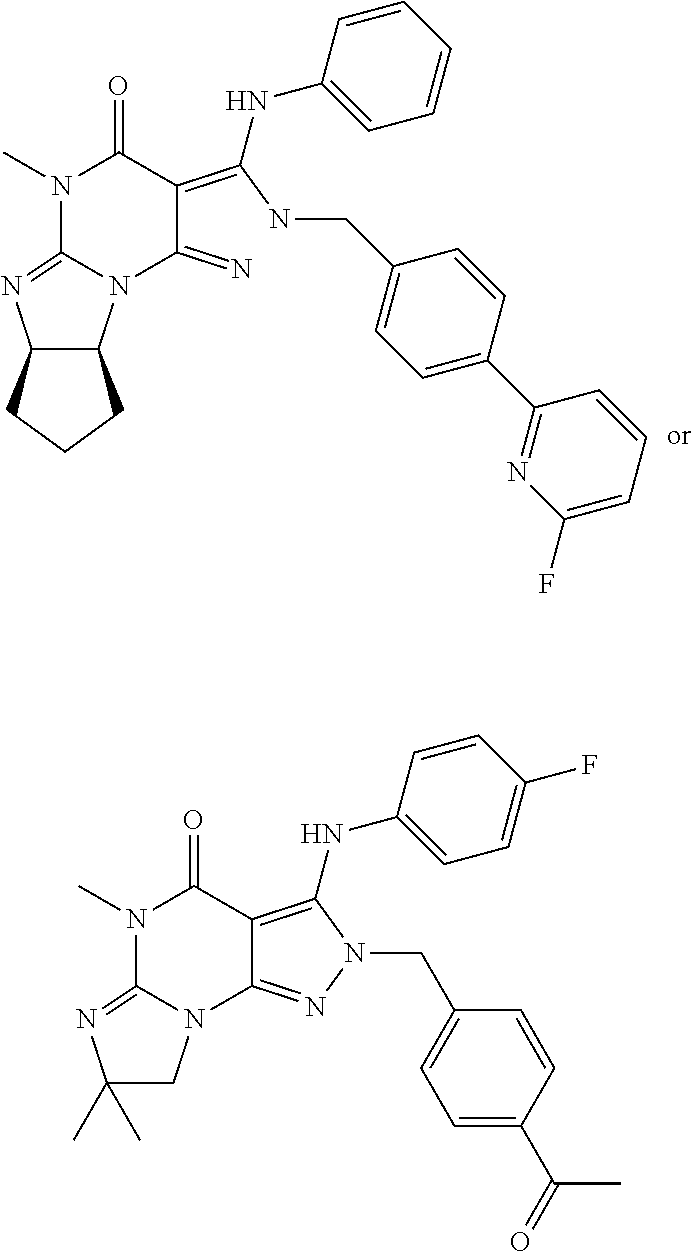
C12C(CCC1)N1C(=N2)N(C)C(=O)C(=C(NCC2=CC=C(C3=NC(F)=CC=C3)C=C2)NC2=CC=CC=C2)C1=N.C1(C)(C)CN2C(=N1)N(C)C(=O)C1=C(NC3=CC=C(F)C=C3)N(CC3=CC=C(C(=O)C)C=C3)N=C21
